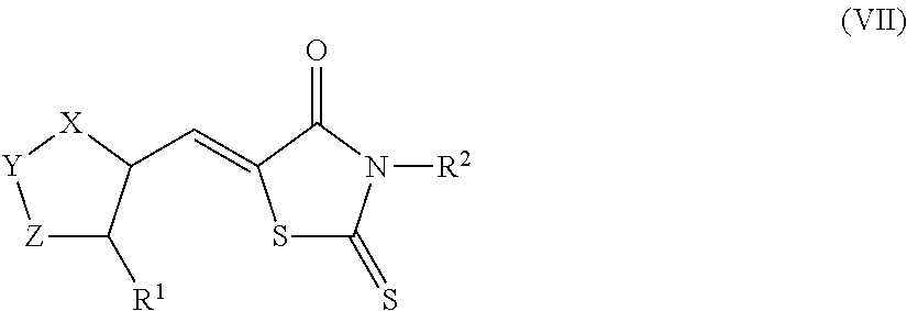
[Z]1C([R1])C(C=C2SC(=S)N([R2])C2=O)[X][Y]1
